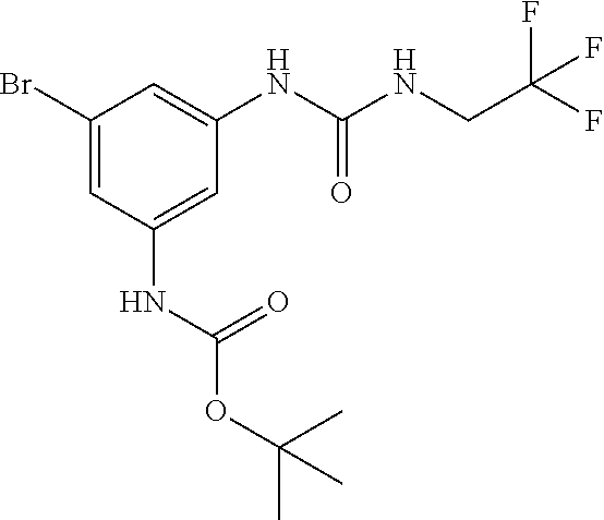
C1(Br)=CC(NC(OC(C)(C)C)=O)=CC(NC(NCC(F)(F)F)=O)=C1
